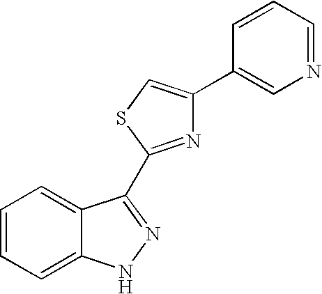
C1=CC=C2C(=C1)C(C1=NC(C3=CN=CC=C3)=CS1)=NN2
